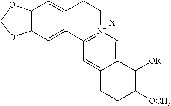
C12=CC3=C(C=C1CC[N+]1=C2C=C2C(=C1)C([OR])C([OCH3])CC2)OCO3.[X-]
